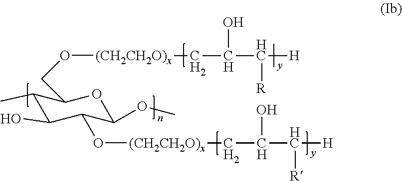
O([(CH2CH2O)x]CC(C([R])[H])O)CC1C(C)C(O)C(O[(CH2CH2O)x]CC(C([R])[H])O)C(OC)O1
